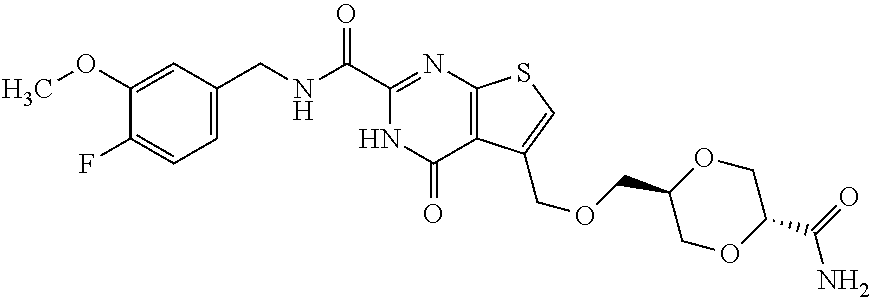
C1(OC)=CC(CNC(C2=NC3=C(C(COCC4COC(C(=O)N)CO4)=CS3)C(=O)N2)=O)=CC=C1F
